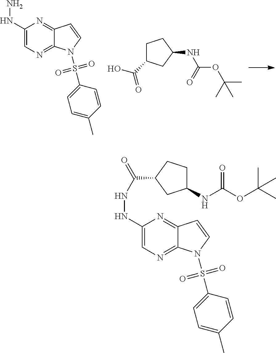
C1(NN)=CN=C2C(=N1)C=CN2S(C1=CC=C(C)C=C1)(=O)=O.C1C(C(O)=O)CC(NC(OC(C)(C)C)=O)C1.C1(NNC(C2CC(NC(OC(C)(C)C)=O)CC2)=O)=CN=C2C(=N1)C=CN2S(C1=CC=C(C)C=C1)(=O)=O
